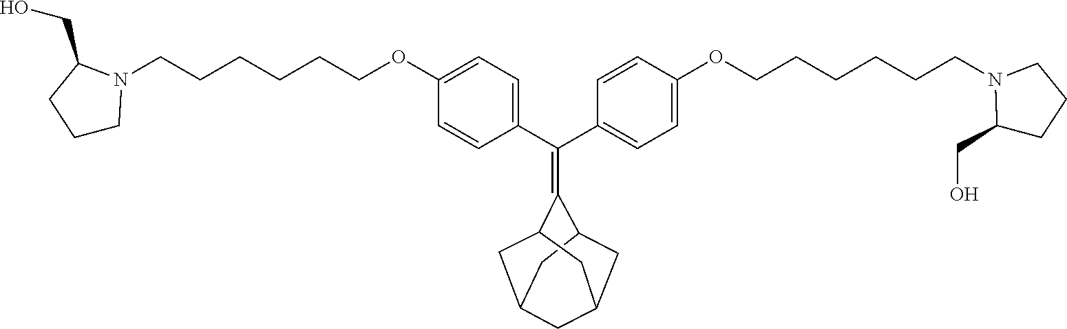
C1=CC(C(C2=CC=C(OCCCCCCN3C(CO)CCC3)C=C2)=C2C3CC4CC(CC2C4)C3)=CC=C1OCCCCCCN1CCCC1CO
